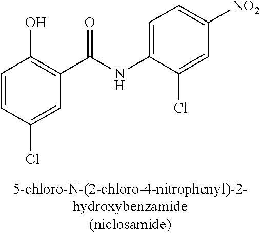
C1=CC(Cl)=CC(C(NC2=CC=C([NO2])C=C2Cl)=O)=C1O
